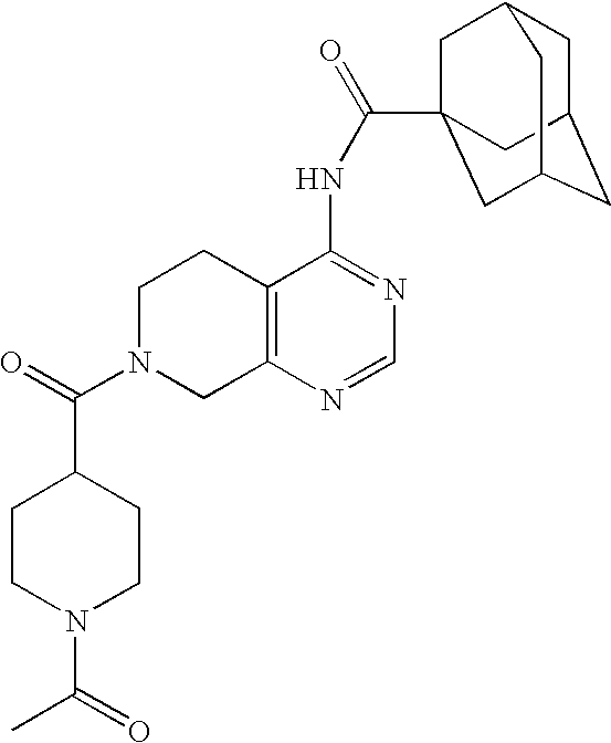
C1N(C(=O)C2CCN(C(=O)C)CC2)CC2=C(C1)C(NC(=O)C13CC4CC(CC(C1)C4)C3)=NC=N2
